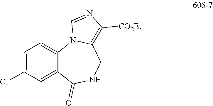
C1=C(Cl)C=C2C(=C1)N1C(=C([CO2Et])N=C1)CNC2=O
